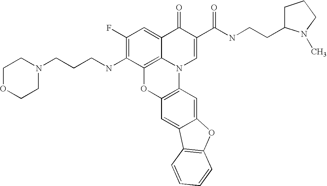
C1(F)=C(NCCCN2CCOCC2)C2=C3C(=C1)C(=O)C(C(=O)NCCC1CCCN1C)=CN3C1=C(O2)C=C2C(=C1)OC1=C2C=CC=C1
